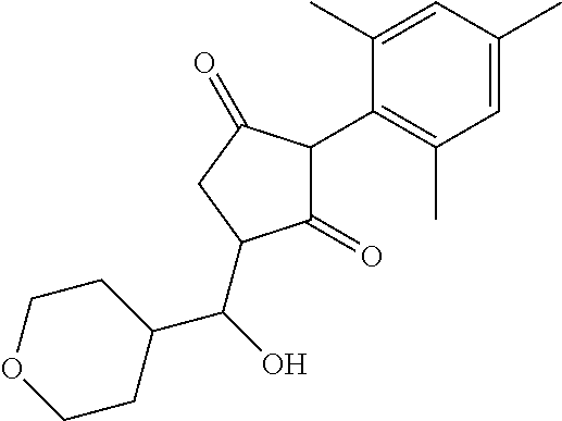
C1(=O)C(C2=C(C)C=C(C)C=C2C)C(=O)CC1C(C1CCOCC1)O
